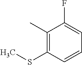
C1(C)=C(SC)C=CC=C1F
